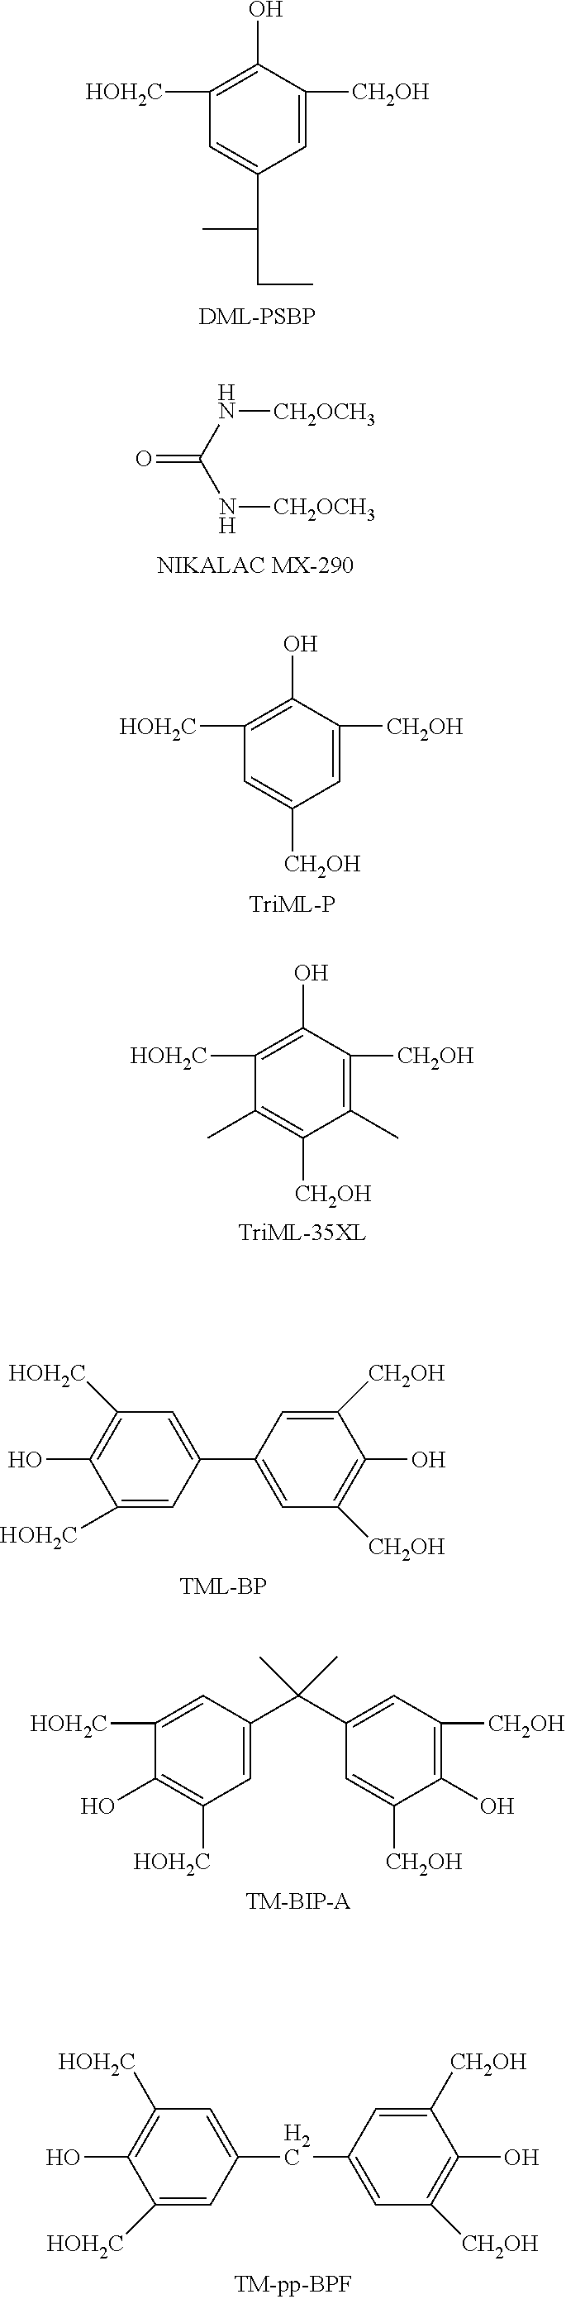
C1([HOH2C])=C(O)C([CH2OH])=CC(C(C)CC)=C1.N(C(N[CH2OCH3])=O)[CH2OCH3].C1([HOH2C])=C(O)C([CH2OH])=CC([CH2OH])=C1.C1([HOH2C])=C(O)C([CH2OH])=C(C)C([CH2OH])=C1C.C1=C(C2=CC([CH2OH])=C(O)C([CH2OH])=C2)C=C([HOH2C])C(O)=C1[HOH2C].C1([HOH2C])=CC(C(C2=CC([CH2OH])=C(O)C([CH2OH])=C2)(C)C)=CC([HOH2C])=C1O.C(C1=CC([CH2OH])=C(O)C([CH2OH])=C1)C1=CC([HOH2C])=C(O)C([HOH2C])=C1
